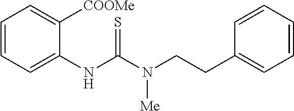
C1=C(NC(N(CCC2=CC=CC=C2)[Me])=S)C([COOMe])=CC=C1
